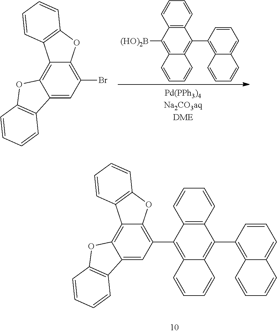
C12=CC(Br)=C3C(=C1OC1=C2C=CC=C1)C1=C(O3)C=CC=C1.C12=C(C=CC=C1)C(C1=C3C(=CC=C1)C=CC=C3)=C1C(=C2[(HO)2B])C=CC=C1.C12=C(C=CC=C1)C(C1=C3C(=CC=C1)C=CC=C3)=C1C(=C2C2=C3C(=C4C(=C2)C2=C(O4)C=CC=C2)C2=C(O3)C=CC=C2)C=CC=C1
